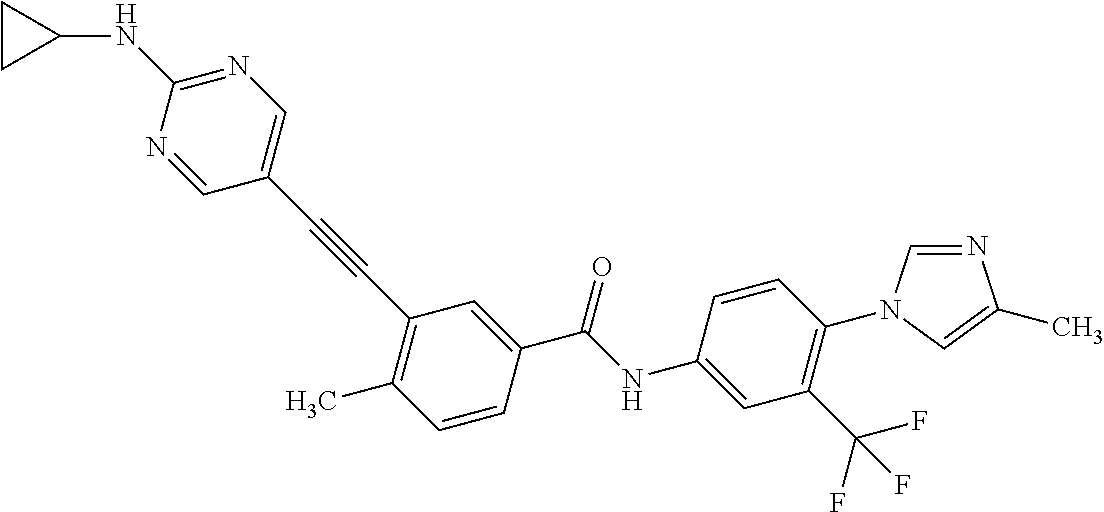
C(C1=CC(C#CC2=CN=C(NC3CC3)N=C2)=C(C)C=C1)(NC1=CC(C(F)(F)F)=C(N2C=NC(C)=C2)C=C1)=O
